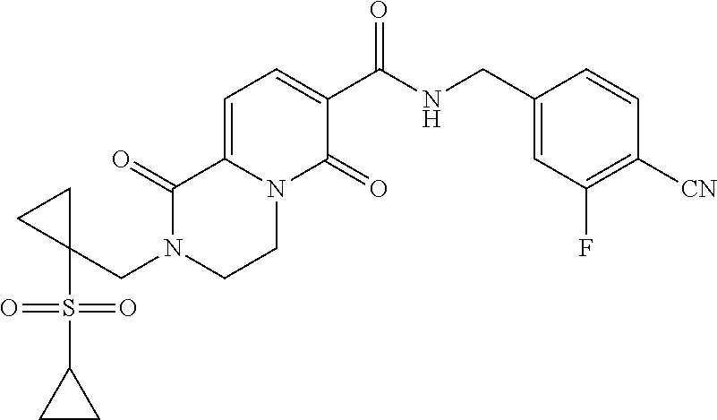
C1(C(NCC2=CC(F)=C([CN])C=C2)=O)=CC=C2N(C1=O)CCN(CC1(S(C3CC3)(=O)=O)CC1)C2=O
